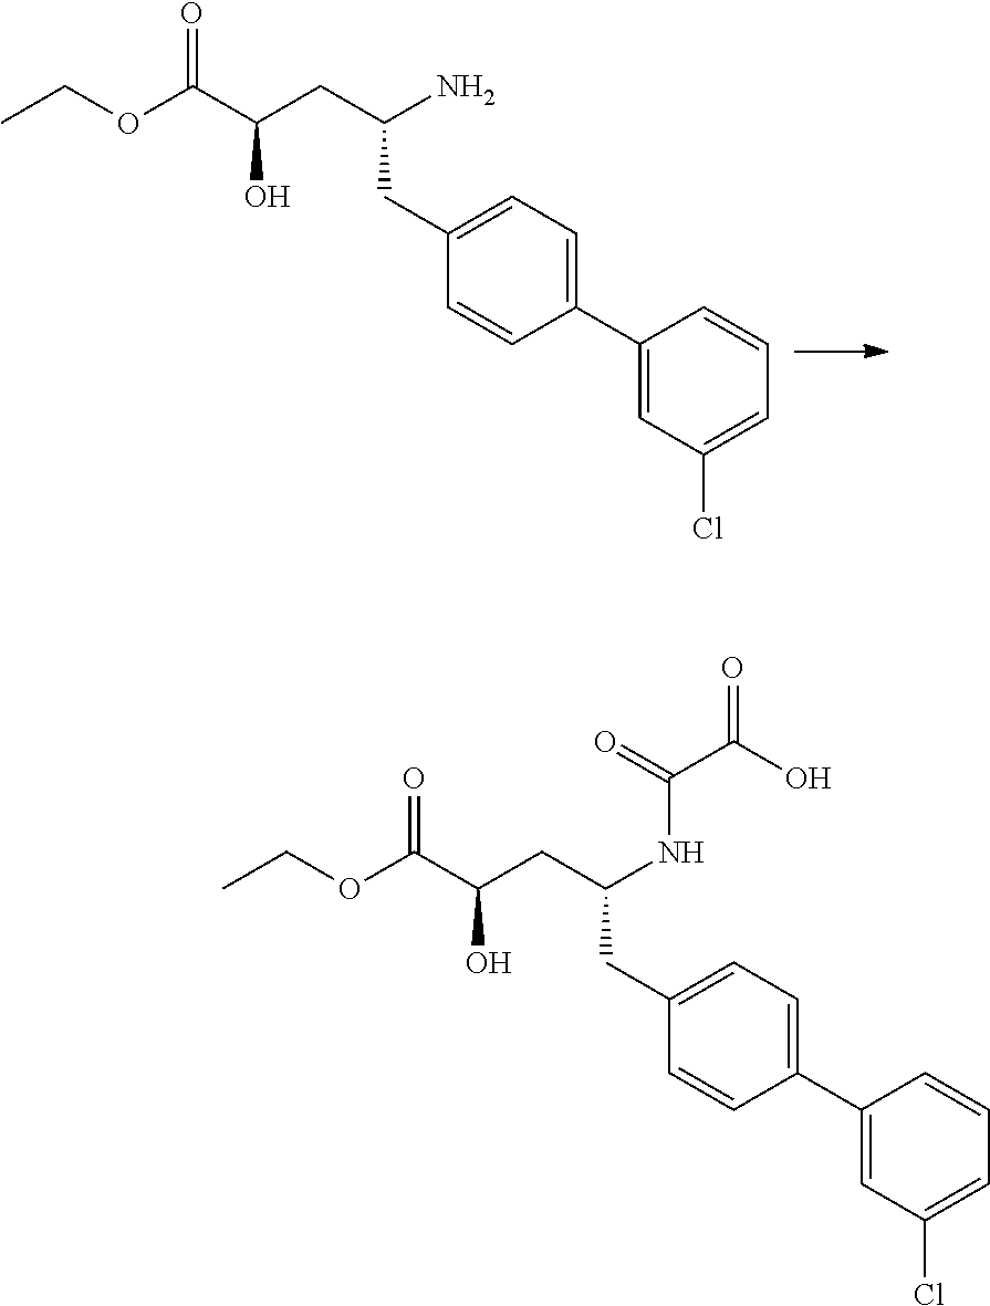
CCOC(C(CC(N)CC1=CC=C(C2=CC(Cl)=CC=C2)C=C1)O)=O.CCOC(C(CC(NC(C(=O)O)=O)CC1=CC=C(C2=CC(Cl)=CC=C2)C=C1)O)=O
